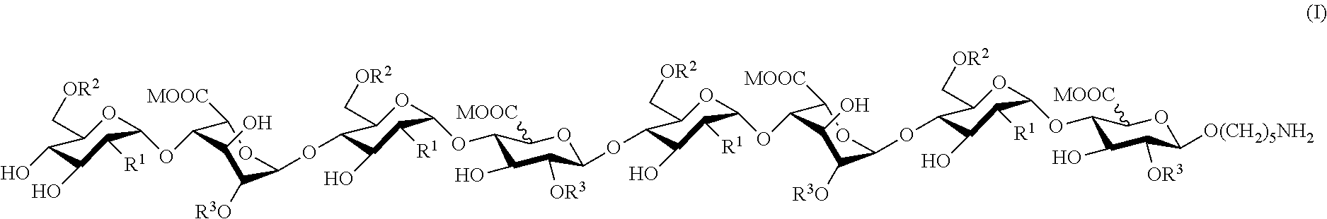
C1([MOOC])C(OC2OC(C[OR2])C(O)C(O)C2[R1])C(O)C([R3O])C(OC2C(C[OR2])OC(OC3C(O)C([OR3])C(OC4C(C[OR2])OC(OC5C([MOOC])OC(OC6C(C[OR2])OC(OC7C(O)C([OR3])C([O(CH2)5NH2])OC7[MOOC])C([R1])C6O)C([R3O])C5O)C([R1])C4O)OC3[MOOC])C([R1])C2O)O1
